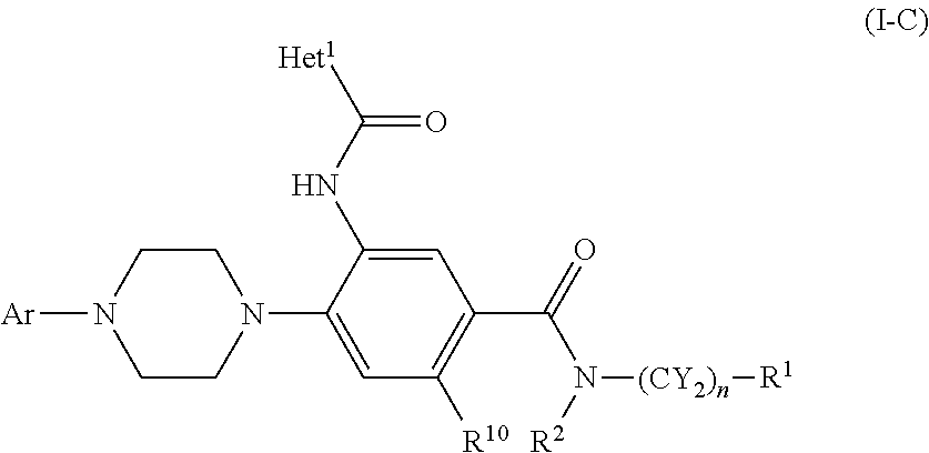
C1=C(NC([Het1])=O)C(N2CCN([Ar])CC2)=CC([R10])=C1C(=O)N([R2])[(CY2)n][R1]
